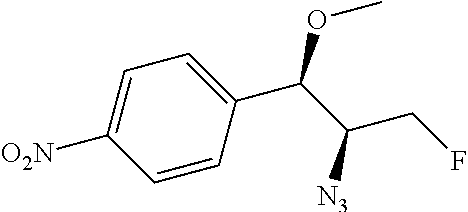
C1=CC(C(C(CF)[N3])OC)=CC=C1[O2N]
